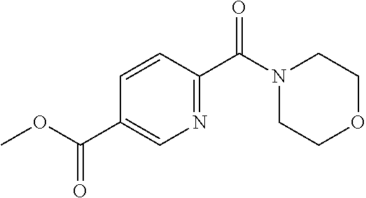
O=C(N1CCOCC1)C1=NC=C(C(OC)=O)C=C1
